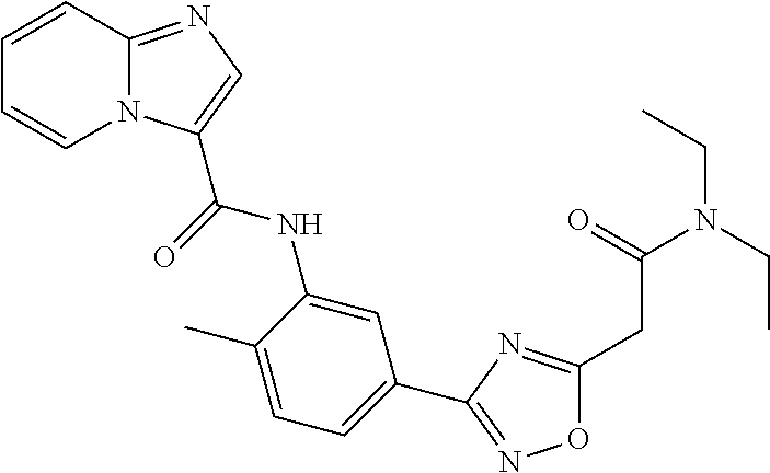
N12C(=NC=C1C(=O)NC1=CC(C3=NOC(CC(=O)N(CC)CC)=N3)=CC=C1C)C=CC=C2
